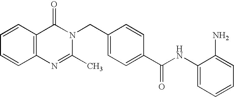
C1(NC(C2=CC=C(CN3C(=O)C4=C(C=CC=C4)N=C3C)C=C2)=O)=CC=CC=C1N
